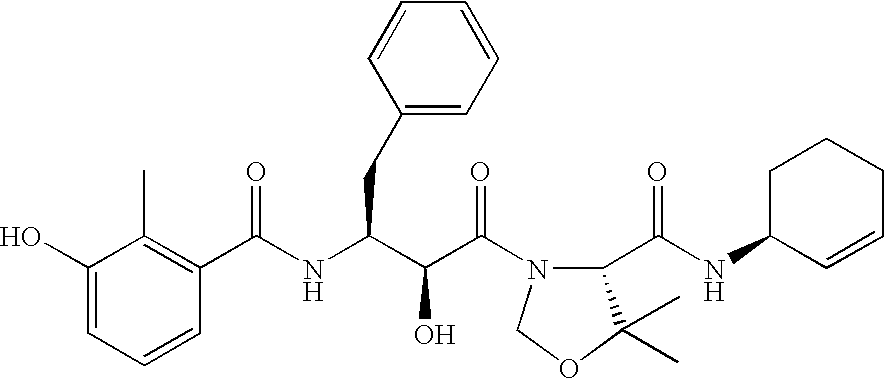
C(NC(C(C(N1C(C(NC2C=CCCC2)=O)C(C)(C)OC1)=O)O)CC1=CC=CC=C1)(=O)C1=C(C)C(O)=CC=C1
